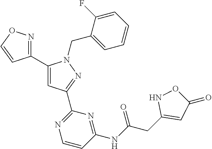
C1(C2=CC(C3=NC=CC(NC(CC4=CC(=O)ON4)=O)=N3)=NN2CC2=CC=CC=C2F)=NOC=C1
